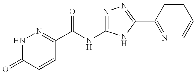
N1C(=O)C=CC(C(NC2=NN=C(C3=NC=CC=C3)N2)=O)=N1
